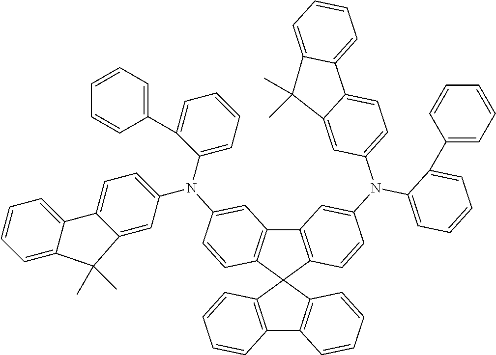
C12=C(C3(C4=C1C=C(N(C1=CC=CC=C1C1=CC=CC=C1)C1=CC=C5C6=CC=CC=C6C(C)(C)C5=C1)C=C4)C1=C(C4=C3C=CC=C4)C=CC=C1)C=CC(N(C1=CC=CC=C1C1=CC=CC=C1)C1=CC=C3C(=C1)C(C)(C)C1=CC=CC=C31)=C2
